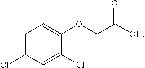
C1=C(Cl)C=C(Cl)C(OCC([OH])=O)=C1
